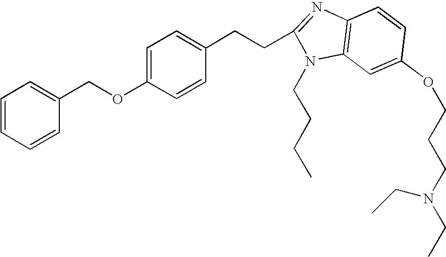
C1=CC=CC(COC2=CC=C(CCC3=NC4=C(N3CCCC)C=C(OCCCN(CC)CC)C=C4)C=C2)=C1
